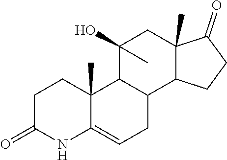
C1C(=O)NC2=CCC3C(C2(C)C1)C(O)(C)CC1(C)C3CCC1=O
